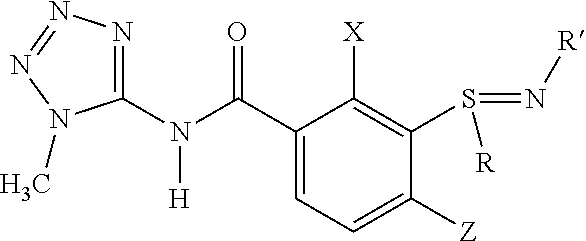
C1(N(C(C2=CC=C([Z])C(S(=N[R])[R])=C2[X])=O)[H])=NN=NN1C
